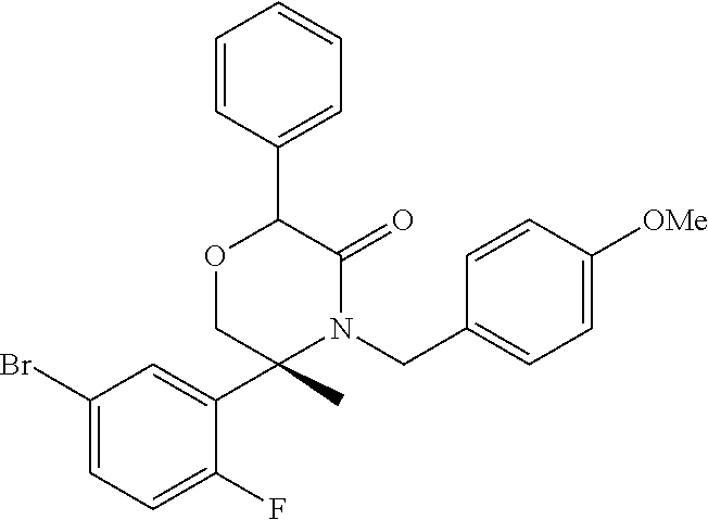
C1(Br)=CC=C(F)C(C2(C)COC(C3=CC=CC=C3)C(=O)N2CC2=CC=C([OMe])C=C2)=C1
